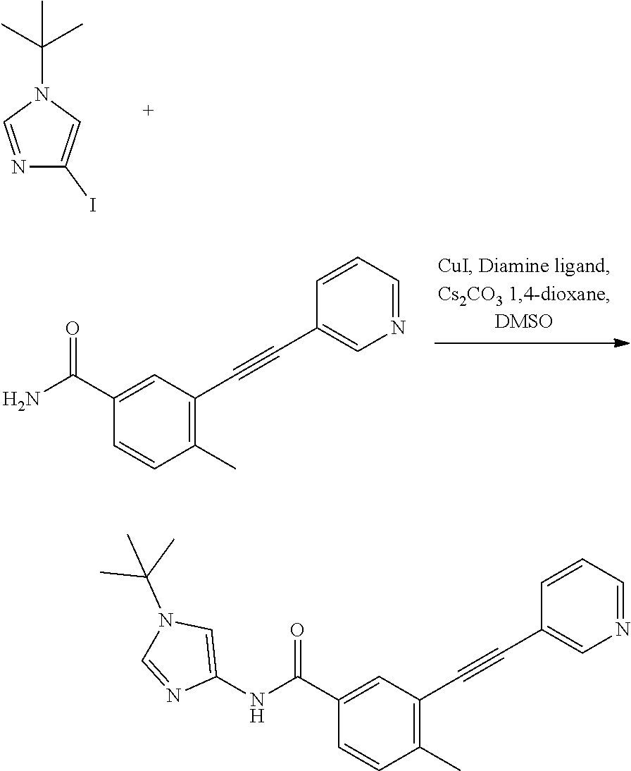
N1=CN(C(C)(C)C)C=C1I.C(N)(=O)C1=CC(C#CC2=CN=CC=C2)=C(C)C=C1.C(NC1=CN(C(C)(C)C)C=N1)(=O)C1=CC(C#CC2=CN=CC=C2)=C(C)C=C1
